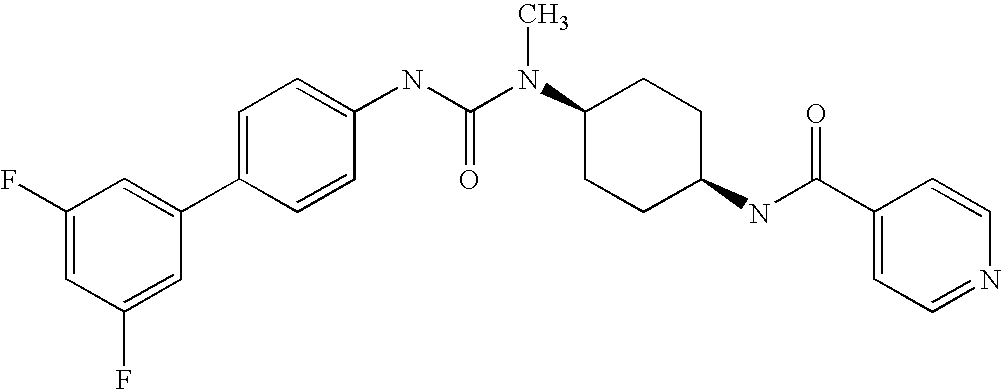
C1(F)=CC(F)=CC(C2=CC=C(NC(N(C3CCC(NC(C4=CC=NC=C4)=O)CC3)C)=O)C=C2)=C1
